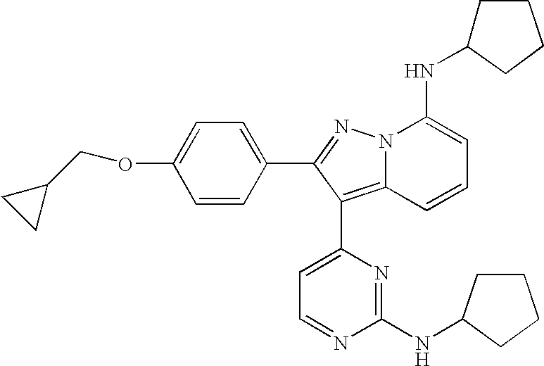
C1=CC(C2=NN3C(=C2C2=CC=NC(NC4CCCC4)=N2)C=CC=C3NC2CCCC2)=CC=C1OCC1CC1
